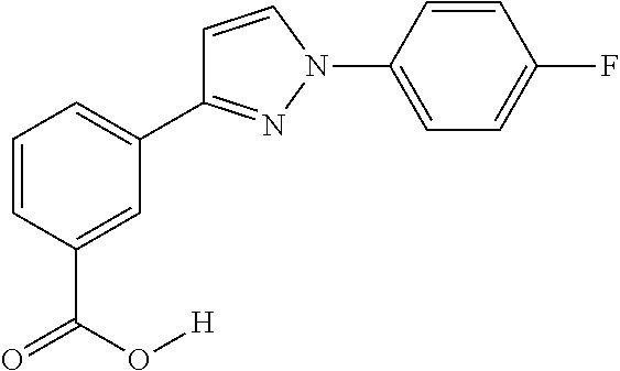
C1=CC(C(O[H])=O)=CC(C2=NN(C3=CC=C(F)C=C3)C=C2)=C1
